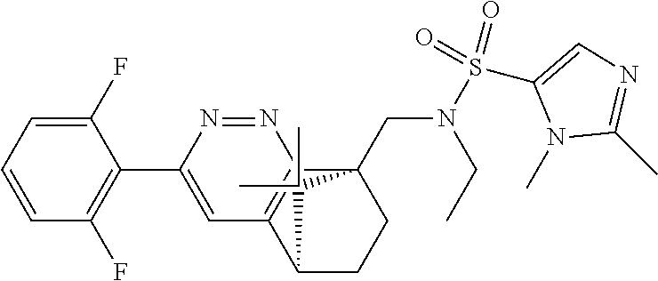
C1(F)=CC=CC(F)=C1C1=CC2=C(N=N1)C1(CN(S(C3=CN=C(C)N3C)(=O)=O)CC)CCC2C1(C)C
